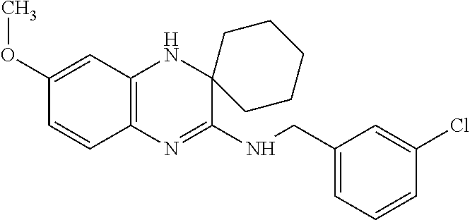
C1(OC)=CC2=C(C=C1)N=C(NCC1=CC=CC(Cl)=C1)C1(N2)CCCCC1
